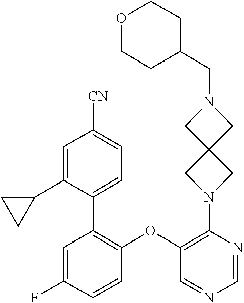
C1(OC2=C(C3=CC=C([CN])C=C3C3CC3)C=C(F)C=C2)=C(N2CC3(C2)CN(CC2CCOCC2)C3)N=CN=C1
